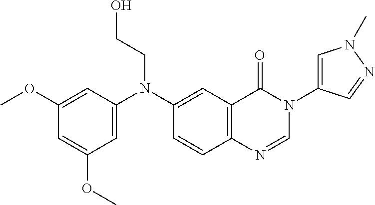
C1(OC)=CC(N(C2=CC3=C(C=C2)N=CN(C2=CN(C)N=C2)C3=O)CCO)=CC(OC)=C1
